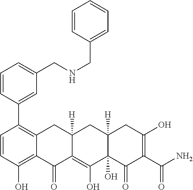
C1=CC(O)=C2C(=C1C1=CC(CNCC3=CC=CC=C3)=CC=C1)CC1([H])C(=C(O)C3(O)C([H])(C1)CC(O)=C(C(N)=O)C3=O)C2=O
